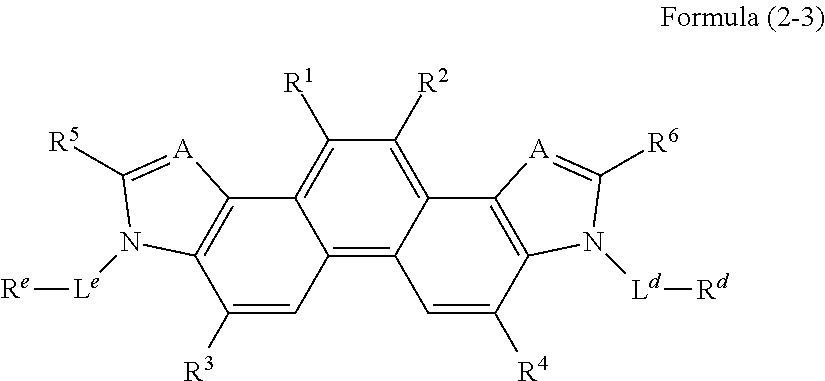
C1([R2])=C2C(=C3C(=C1[R1])C1=C(C([R3])=C3)N([Le][Re])C([R5])=[A]1)C=C([R4])C1=C2[A]=C([R6])N1[Ld][Rd]
